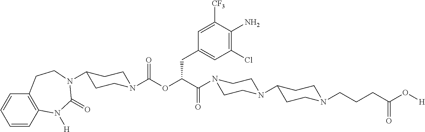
C1=CC2=C(C=C1)CCN(C1CCN(C(OC(C(=O)N3CCN(C4CCN(CCCC(O[H])=O)CC4)CC3)CC3=CC(Cl)=C(N)C([CF3])=C3)=O)CC1)C(=O)N2[H]
